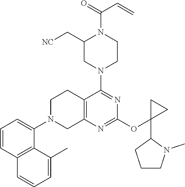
C1=CC2=C(C(N3CC4=C(CC3)C(N3CCN(C(=O)C=C)C(C[NC])C3)=NC(OC3(C5CCCN5C)CC3)=N4)=C1)C(C)=CC=C2
